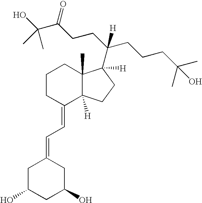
C1CC(=CC=C2CC(O)CC(O)C2)C2([H])C(C)(C1)C(C(CCCC(C)(O)C)(CCC(C(O)(C)C)=O)[H])([H])CC2
